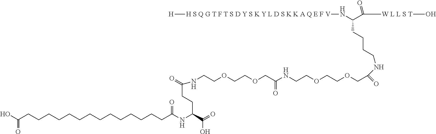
[H][H S Q G T F T S D Y S K Y L D S K K A Q E F V]NC(C([W L L S T]O)=O)CCCCNC(COCCOCCNC(COCCOCCNC(=O)CCC(C(=O)O)NC(=O)CCCCCCCCCCCCCCC(O)=O)=O)=O
